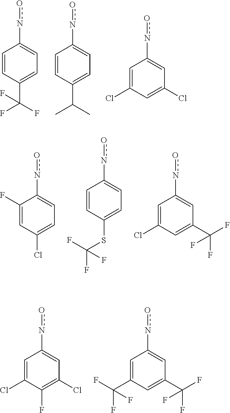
C1=C(C(F)(F)F)C=CC(no)=C1.C1=C(C(C)C)C=CC(no)=C1.C1(Cl)=CC(Cl)=CC(no)=C1.C1=C(Cl)C=C(F)C(no)=C1.C1=C(SC(F)(F)F)C=CC(no)=C1.C1(C(F)(F)F)=CC(Cl)=CC(no)=C1.C1(Cl)=C(F)C(Cl)=CC(no)=C1.C1(C(F)(F)F)=CC(C(F)(F)F)=CC(no)=C1
